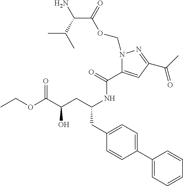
O(C(C(CC(NC(C1=CC(C(C)=O)=NN1COC(C(C(C)C)N)=O)=O)CC1=CC=C(C2=CC=CC=C2)C=C1)O)=O)CC
